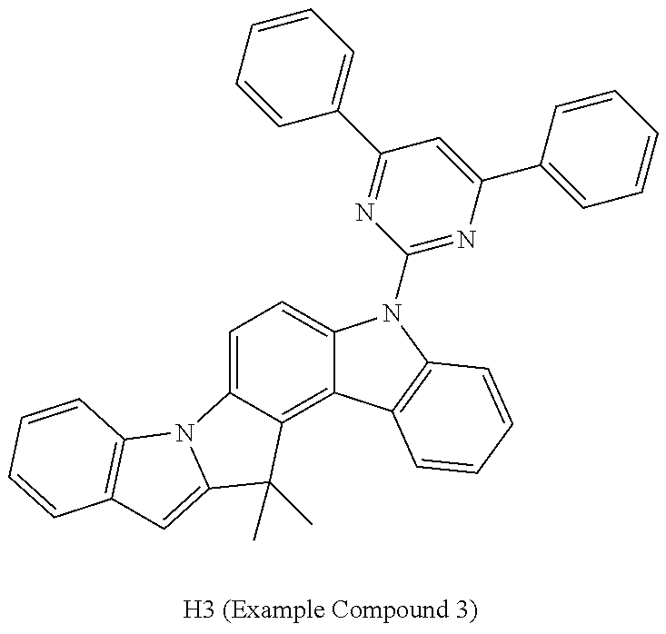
C1=C2C(=C3C(=C1)N(C1=NC(C4=CC=CC=C4)=CC(C4=CC=CC=C4)=N1)C1=C3C=CC=C1)C(C)(C)C1=CC3=C(N21)C=CC=C3
